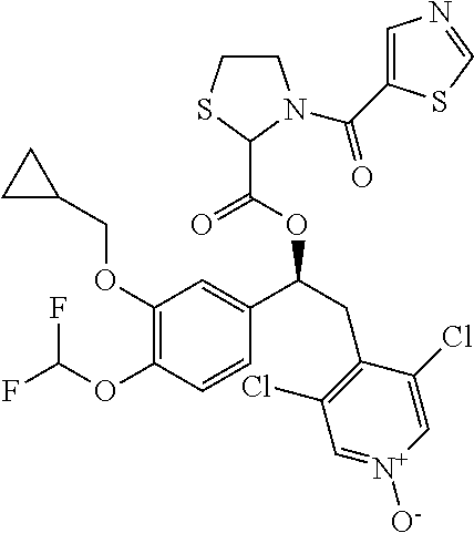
C1(OCC2CC2)=C(OC(F)F)C=CC(C(CC2=C(Cl)C=[N+]([O-])C=C2Cl)OC(C2N(C(=O)C3=CN=CS3)CCS2)=O)=C1
